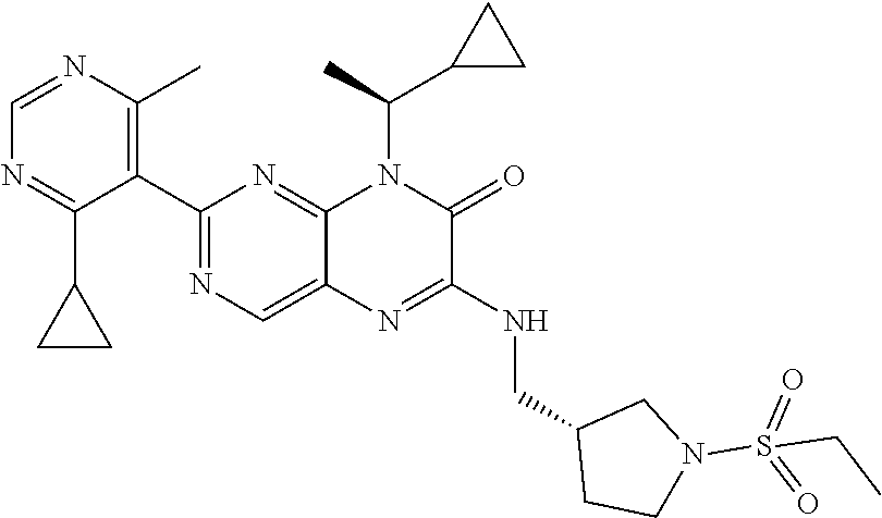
C1(C2=NC=C3C(=N2)N(C(C)C2CC2)C(=O)C(NCC2CCN(S(=O)(=O)CC)C2)=N3)=C(C)N=CN=C1C1CC1
